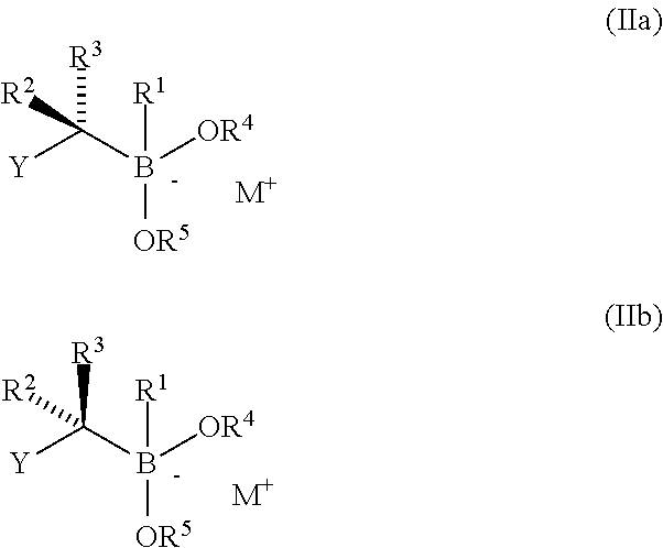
[Y]C(B([OR4])([OR5])[R1])([R3])[R2].[M+].[Y]C(B([OR4])([OR5])[R1])([R3])[R2].[M+]
